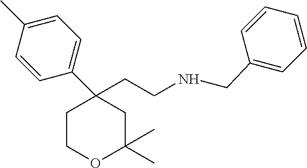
C1COC(C)(C)CC1(C1=CC=C(C)C=C1)CCNCC1=CC=CC=C1
